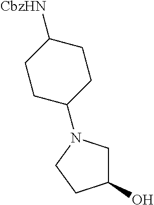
[CbzHN]C1CCC(N2CC(O)CC2)CC1
